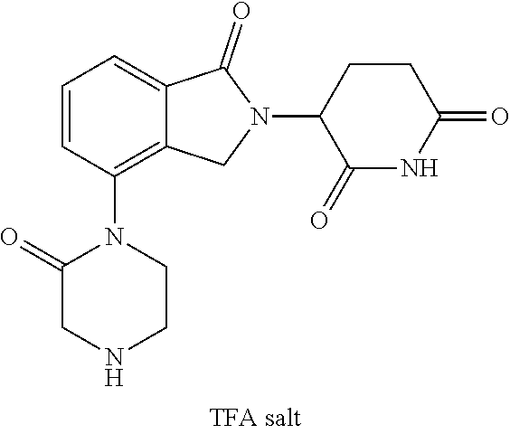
C1=CC(N2C(=O)CNCC2)=C2C(=C1)C(=O)N(C1C(=O)NC(=O)CC1)C2
